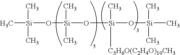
[Si](O[Si](C)(C)C)(C)(C)O[Si]([C3H6O(C2H4O)10CH3])(C)O[Si](C)(C)C
